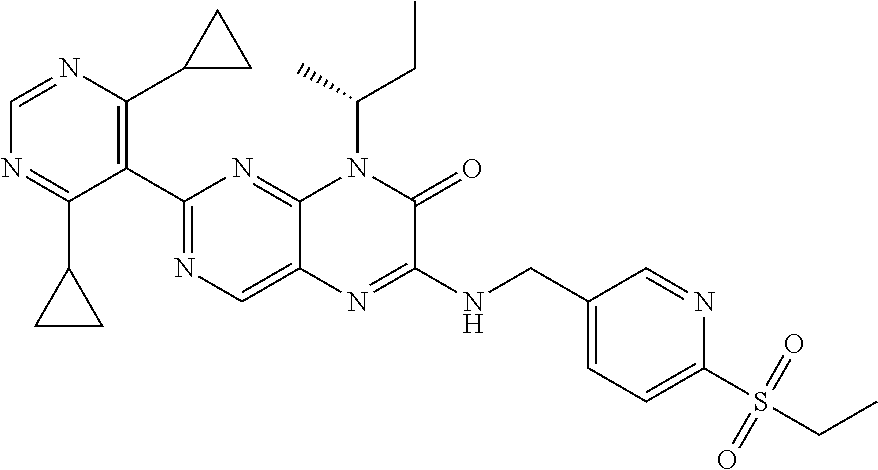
C1=NC(C2CC2)=C(C2=NC=C3C(=N2)N(C(CC)C)C(=O)C(NCC2=CC=C(S(=O)(=O)CC)N=C2)=N3)C(C2CC2)=N1
